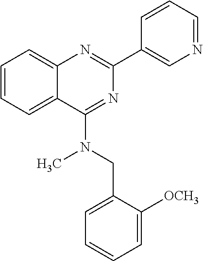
C1(C2=CN=CC=C2)=NC2=CC=CC=C2C(N(CC2=CC=CC=C2[OCH3])C)=N1
